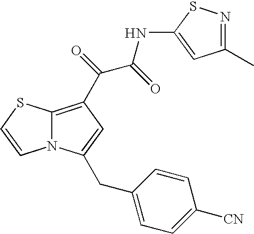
N12C(=C(C(C(NC3=CC(C)=NS3)=O)=O)C=C1CC1=CC=C([CN])C=C1)SC=C2
